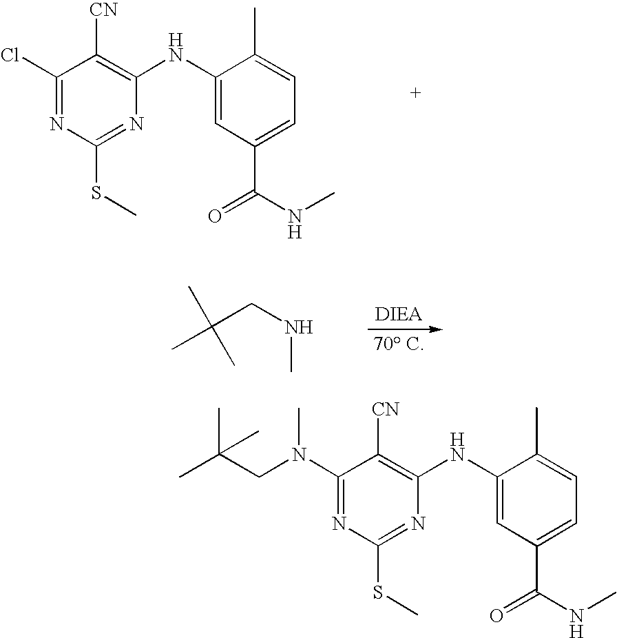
C1(Cl)=NC(SC)=NC(NC2=CC(C(NC)=O)=CC=C2C)=C1[CN].C(CNC)(C)(C)C.C1(N(CC(C)(C)C)C)=NC(SC)=NC(NC2=CC(C(NC)=O)=CC=C2C)=C1[CN]
